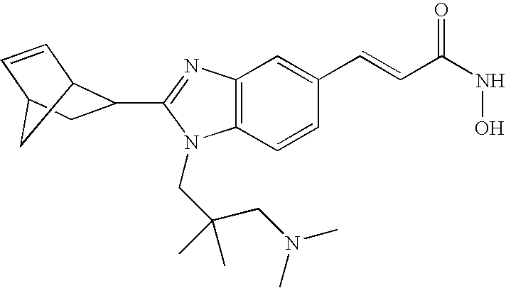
C12=C(C=CC(C=CC(=O)NO)=C1)N(CC(CN(C)C)(C)C)C(C1C3C=CC(C1)C3)=N2
